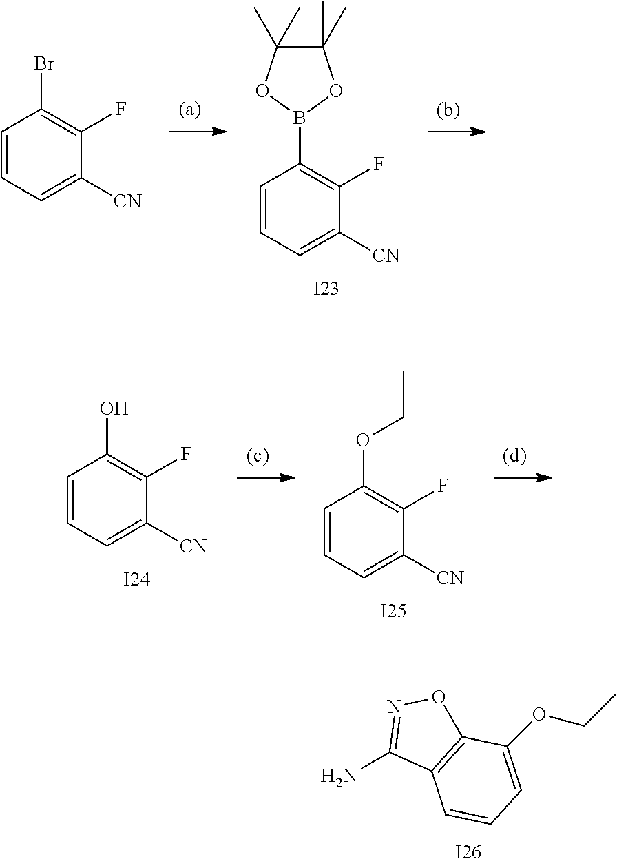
C1=CC=C([CN])C(F)=C1B1OC(C)(C)C(C)(C)O1.[I23].C1=CC=C([CN])C(F)=C1Br.[I26].NC1=NOC2=C1C=CC=C2OCC.C1=CC=C([CN])C(F)=C1O.[I24].C1=CC=C([CN])C(F)=C1OCC.[I25]
